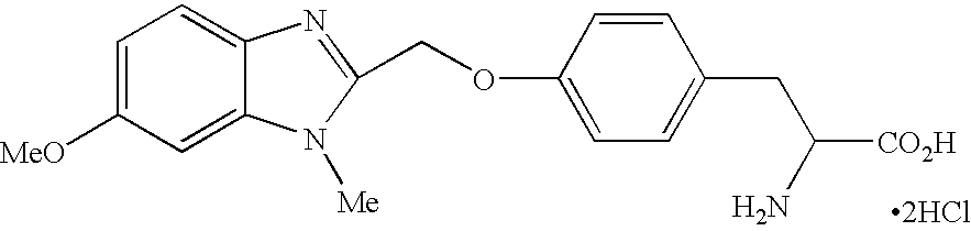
C1=C([MeO])C=C2C(=C1)N=C(COC1=CC=C(CC(N)[CO2H])C=C1)N2[Me].[2HCl]
